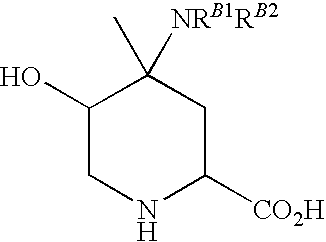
C1(O)CNC([CO2H])CC1(C)[NRB1RB2]
